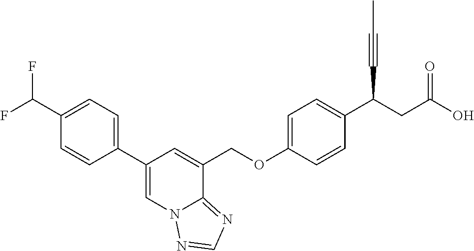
C1(C2=CC=C(C(F)F)C=C2)=CN2C(=NC=N2)C(COC2=CC=C(C(CC(O)=O)C#CC)C=C2)=C1
